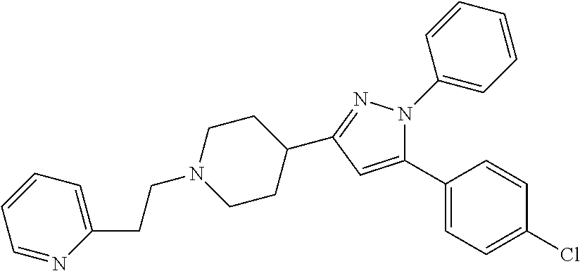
C1(C2CCN(CCC3=CC=CC=N3)CC2)=NN(C2=CC=CC=C2)C(C2=CC=C(Cl)C=C2)=C1
